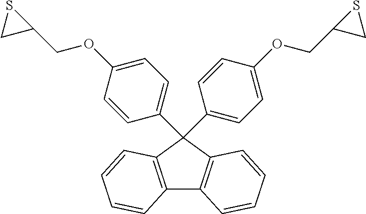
C12=C(C(C3=CC=C(OCC4SC4)C=C3)(C3=CC=C(OCC4CS4)C=C3)C3=C1C=CC=C3)C=CC=C2
